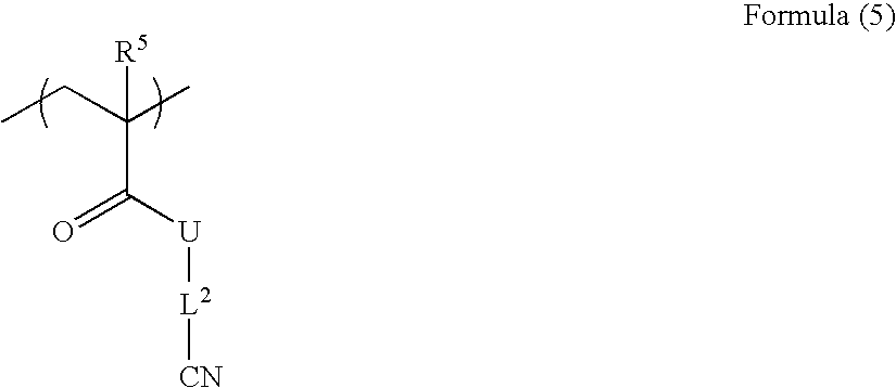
CCC(C)([R5])C([U][L2][CN])=O
